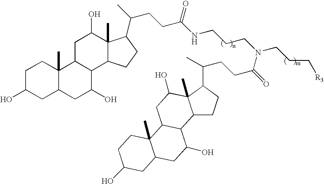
C1C(O)CC2C(C)(C1)C1C(C(O)C2)C2C(C)(C(O)C1)C(C(C)CCC(NCCCN(CCC[R3])C(=O)CCC(C1CCC3C1(C)C(O)CC1C3C(O)CC3C1(C)CCC(O)C3)C)=O)CC2
